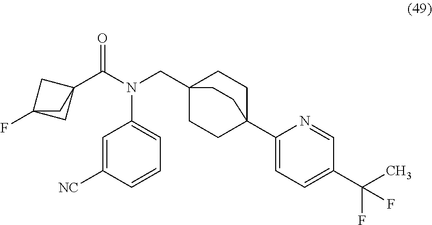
C1=C([NC])C=CC=C1N(CC12CCC(C3=CC=C(C(C)(F)F)C=N3)(CC1)CC2)C(=O)C12CC(F)(C1)C2
